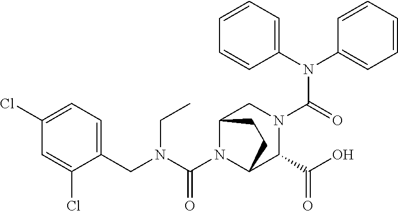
C1(Cl)=CC(Cl)=CC=C1CN(C(N1C2C(C(O)=O)N(C(N(C3=CC=CC=C3)C3=CC=CC=C3)=O)CC1CC2)=O)CC
